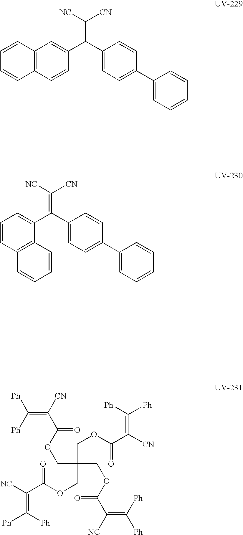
C12=C(C=CC(C(C3=CC=C(C4=CC=CC=C4)C=C3)=C([NC])[CN])=C1)C=CC=C2.C1=CC2=C(C(C(C3=CC=C(C4=CC=CC=C4)C=C3)=C([NC])[CN])=C1)C=CC=C2.C(COC(C(=C([Ph])[Ph])[CN])=O)(COC(C([CN])=C([Ph])[Ph])=O)(COC(C([NC])=C([Ph])[Ph])=O)COC(C([NC])=C([Ph])[Ph])=O
